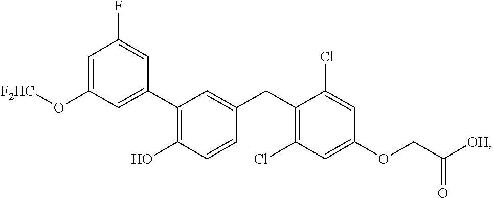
C1(C2=C(O)C=CC(CC3=C(Cl)C=C(OCC([OH])=O)C=C3Cl)=C2)=CC(O[F2HC])=CC(F)=C1
